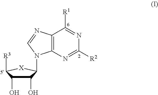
C1(O)C(O)C([R3])[X]C1N1C2=C(C([R1])=NC([R2])=N2)N=C1
